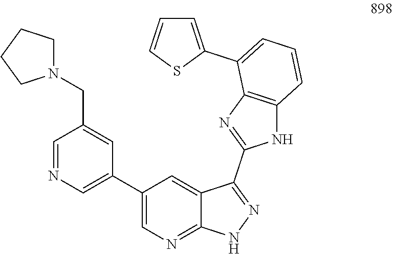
C(C1=CC(C2=CN=C3C(=C2)C(C2=NC4=C(N2)C=CC=C4C2=CC=CS2)=NN3)=CN=C1)N1CCCC1
